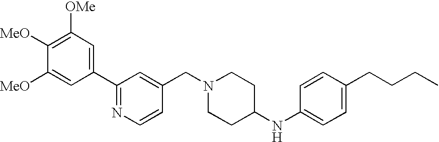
C1(C2=NC=CC(CN3CCC(NC4=CC=C(CCCC)C=C4)CC3)=C2)=CC([OMe])=C([MeO])C([MeO])=C1
